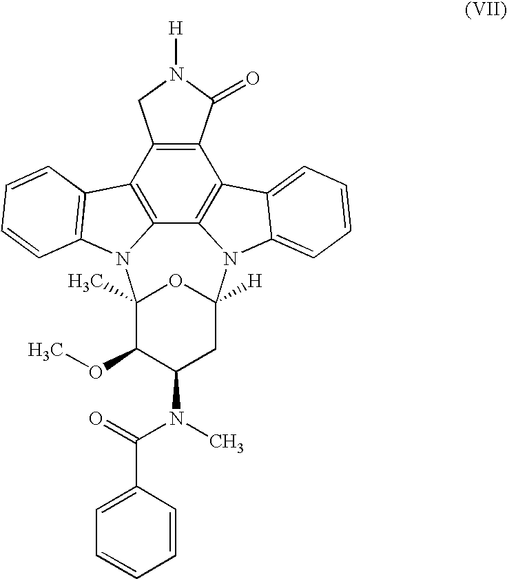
C12=C(C(=O)N([H])C1)C1=C3C4=C2C2=C(N4C4(C)C(OC)C(N(C)C(=O)C5=CC=CC=C5)CC([H])(N3C3=CC=CC=C13)O4)C=CC=C2
